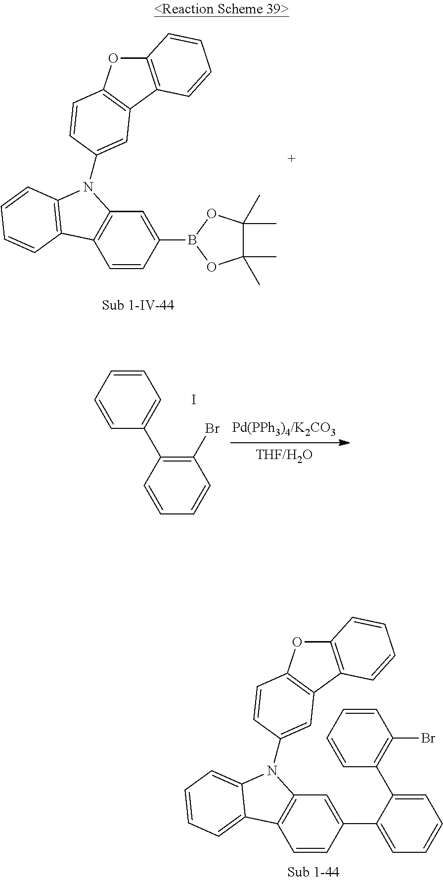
C1(C2=C(Br)C=CC=C2)=CC=CC=C1.I.C1=CC(B2OC(C)(C)C(C)(C)O2)=CC2=C1C1=C(N2C2=CC3=C(OC4=C3C=CC=C4)C=C2)C=CC=C1.C1=CC(C2=CC=CC=C2C2=C(Br)C=CC=C2)=CC2=C1C1=CC=CC=C1N2C1=CC2=C(OC3=C2C=CC=C3)C=C1
